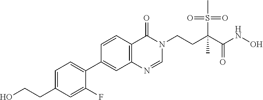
C1=C(CCO)C=C(F)C(C2=CC3=C(C=C2)C(=O)N(CCC(C(NO)=O)(S(=O)(=O)C)C)C=N3)=C1
